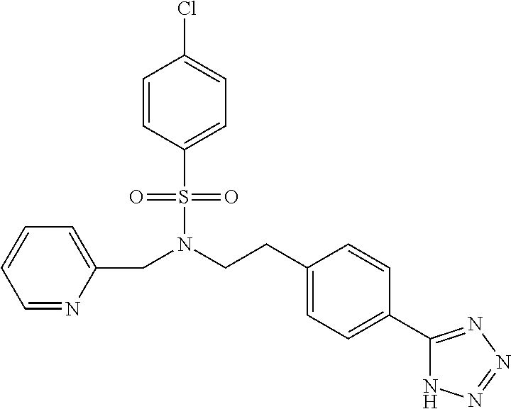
C(N(CCC1=CC=C(C2=NN=NN2)C=C1)S(=O)(=O)C1=CC=C(Cl)C=C1)C1=CC=CC=N1
